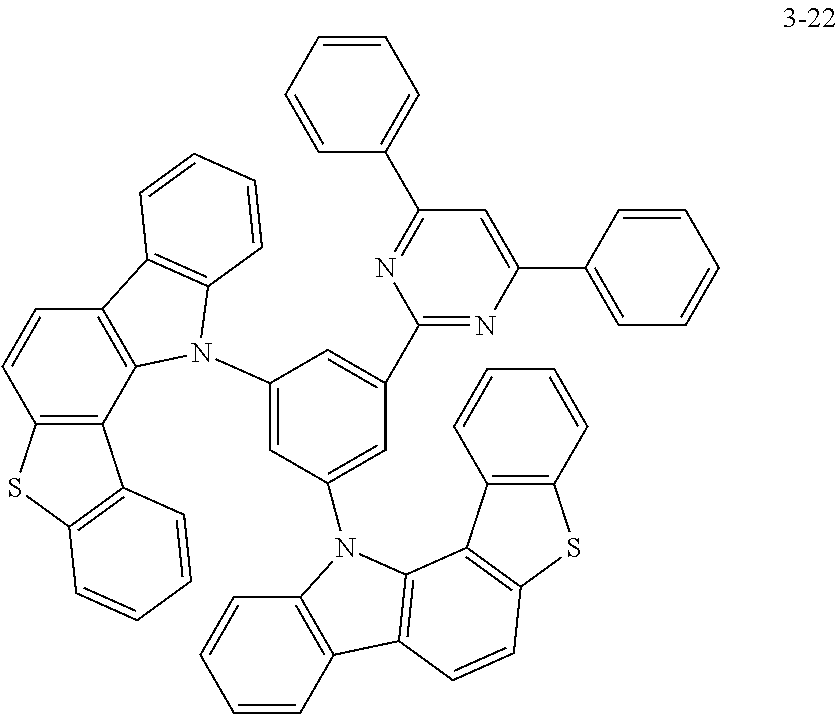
C1(N2C3=C(C=CC4=C3C3=C(S4)C=CC=C3)C3=C2C=CC=C3)=CC(N2C3=C(C=CC4=C3C3=C(C=CC=C3)S4)C3=C2C=CC=C3)=CC(C2=NC(C3=CC=CC=C3)=CC(C3=CC=CC=C3)=N2)=C1
